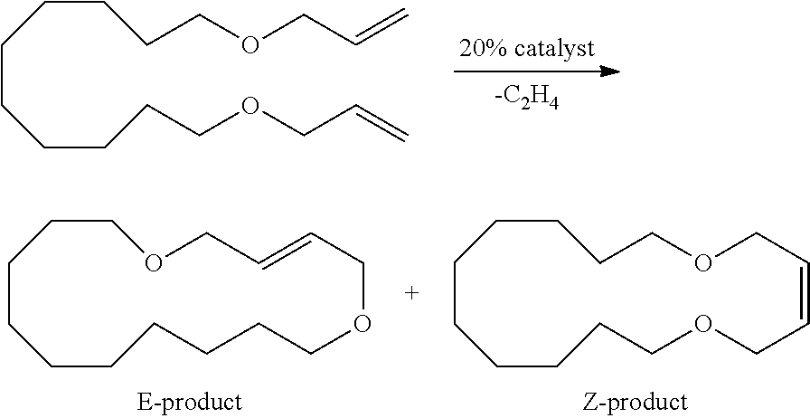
C(CCCCCOCC=C)CCCCOCC=C.C1CCCCCCCOCC=CCOCC1.C1CCCCCOCC=CCOCCCC1
